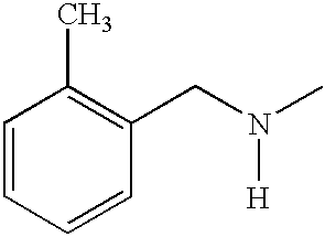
C1=CC=CC(CN(C)[H])=C1C
